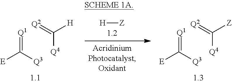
[Q1]=C([Q3])[E].[H][Z].[Q1]=C([Q3])[E].[Q4]C(=[Q2])[H].[Q4]C(=[Q2])[Z]
